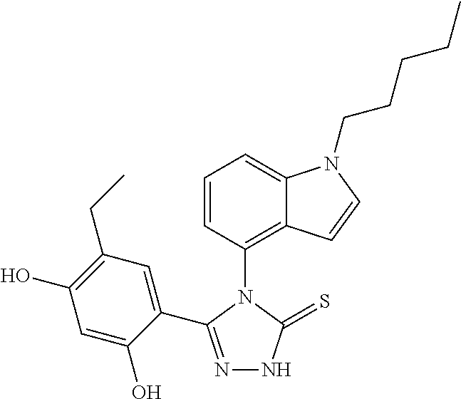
C1(C2=NNC(=S)N2C2=C3C(=CC=C2)N(CCCCC)C=C3)=CC(CC)=C(O)C=C1O
